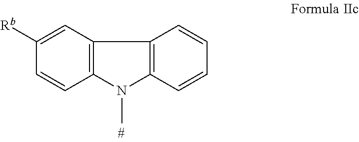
C12=C(C=C([Rb])C=C1)C1=C(N2C)C=CC=C1
